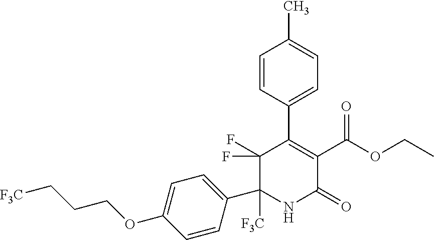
C1([F3C])(C2=CC=C(OCCC[F3C])C=C2)NC(=O)C(C(OCC)=O)=C(C2=CC=C(C)C=C2)C1(F)F
